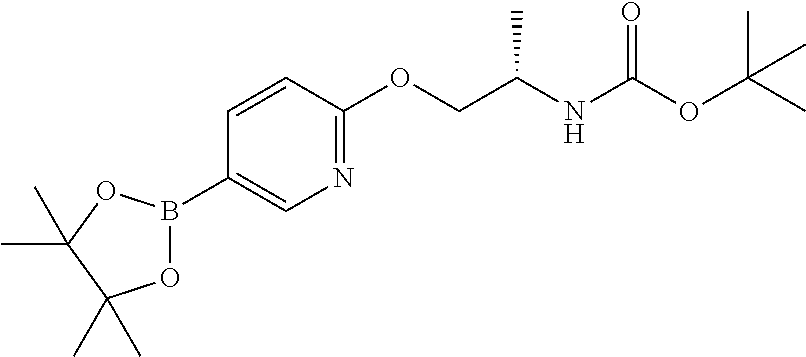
C1=CC(OCC(NC(OC(C)(C)C)=O)C)=NC=C1B1OC(C)(C)C(C)(C)O1
